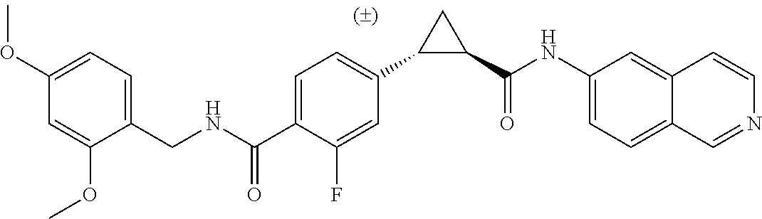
C1=C(C(NCC2=CC=C(OC)C=C2OC)=O)C(F)=CC(C2C(C(NC3=CC=C4C=NC=CC4=C3)=O)C2)=C1
